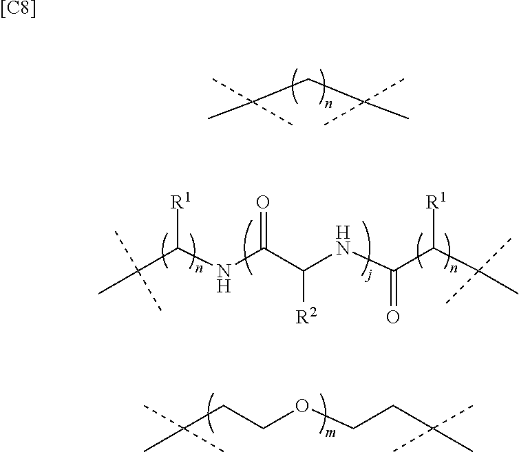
C(C(C)(C)C)C(C)(C)C.C(CCOCCC(C)(C)C)(C)(C)C.C(C(NC(C(NC(C(C(C)(C)C)[R1])=O)[R2])=O)[R1])(C)(C)C.[[C8]]
